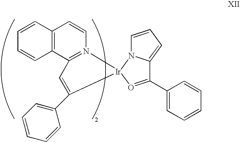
C12=C(C3=N(C=C1)[Ir]1(C(C4=CC=CC=C4)=C3)N3C(=CC=C3)C(C3=CC=CC=C3)=O1)C=CC=C2
